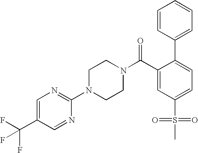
C1(C(F)(F)F)=CN=C(N2CCN(C(C3=CC(S(=O)(=O)C)=CC=C3C3=CC=CC=C3)=O)CC2)N=C1
